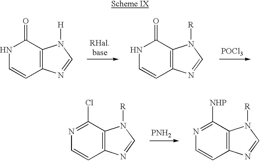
N1C=CC2=C(C1=O)N([H])C=N2.N1C=CC2=C(C1=O)N([R])C=N2.[POCl3].N1=C(Cl)C2=C(C=C1)N=CN2[R].[PNH2].N1=C([NHP])C2=C(C=C1)N=CN2[R]
